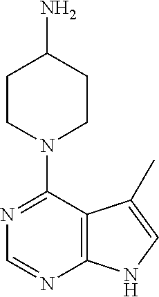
C1(N2CCC(N)CC2)=NC=NC2=C1C(C)=CN2
